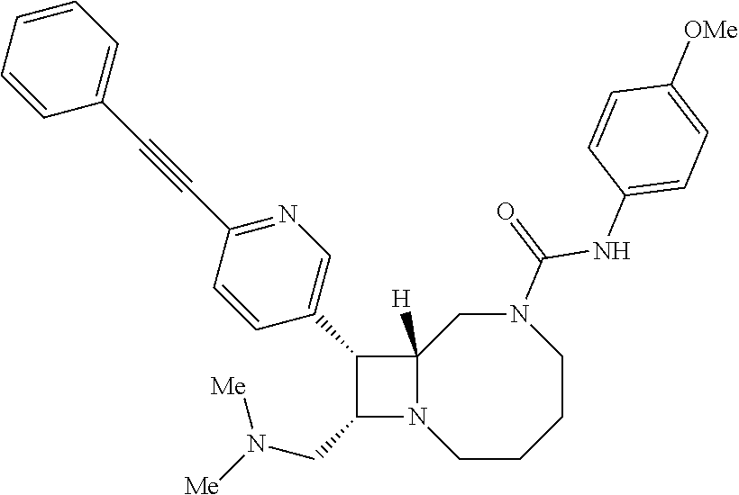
C1CCCN(C(=O)NC2=CC=C([OMe])C=C2)CC2([H])N1C(CN([Me])[Me])C2C1=CN=C(C#CC2=CC=CC=C2)C=C1
